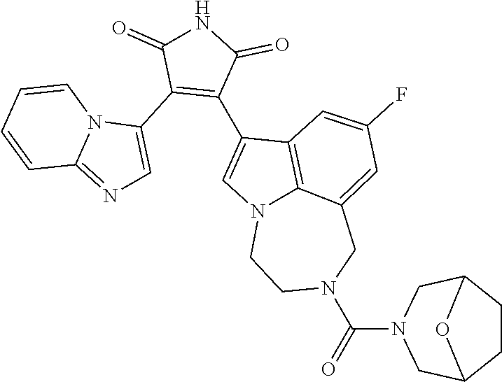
C1CC2CN(C(N3CC4=CC(F)=CC5=C4N(CC3)C=C5C3=C(C4=CN=C5N4C=CC=C5)C(=O)NC3=O)=O)CC1O2
